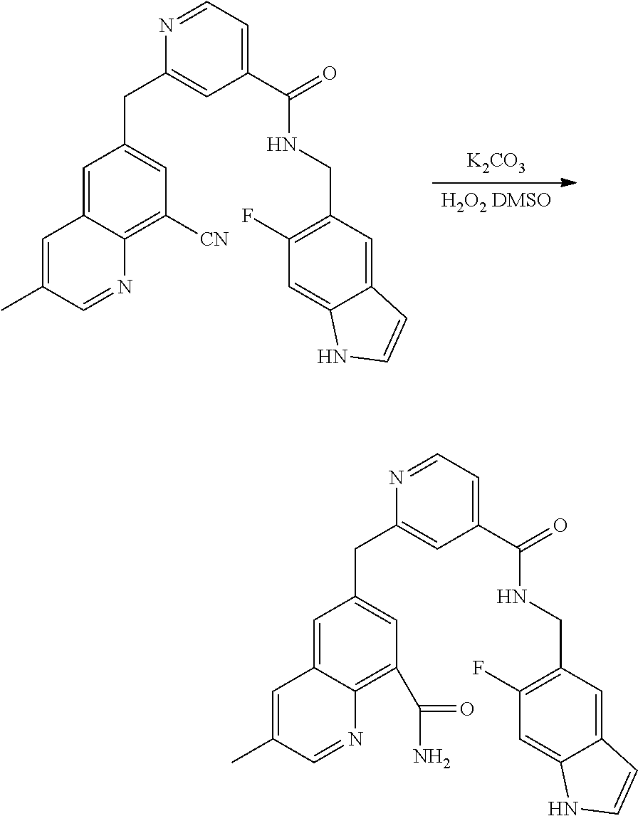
[H2O2 DMSO].[K2CO3].C1=C2C(=C([CN])C=C1CC1=CC(C(=O)NCC3=C(F)C=C4C(=C3)C=CN4)=CC=N1)N=CC(C)=C2.C1=C2C(=C(C(N)=O)C=C1CC1=CC(C(=O)NCC3=C(F)C=C4C(=C3)C=CN4)=CC=N1)N=CC(C)=C2
